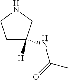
C1C([H])(NC(=O)C)CNC1
